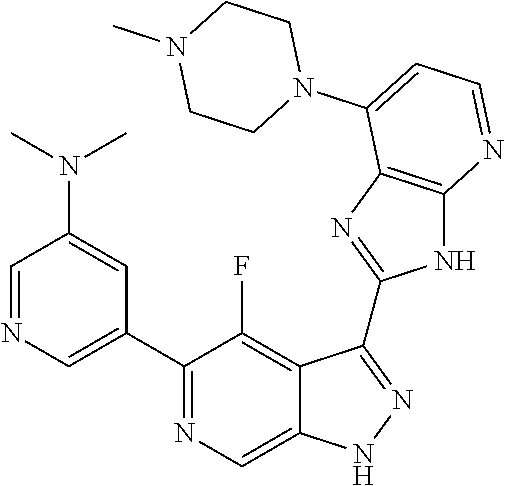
C1=NC=C(C2=NC=C3C(=C2F)C(C2=NC4=C(N2)N=CC=C4N2CCN(C)CC2)=NN3)C=C1N(C)C
